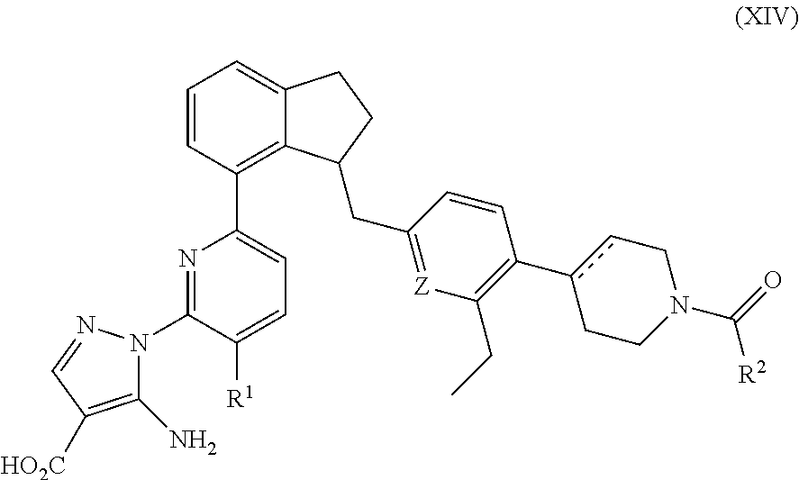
C1=CC(C2=CC=C([R1])C(N3C(N)=C([HO2C])C=N3)=N2)=C2C(=C1)CCC2CC1=[Z]C(CC)=C(c2cCN(C(=O)[R2])CC2)C=C1
